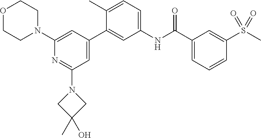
O1CCN(C2=CC(C3=CC(NC(C4=CC=CC(S(C)(=O)=O)=C4)=O)=CC=C3C)=CC(N3CC(C)(O)C3)=N2)CC1
